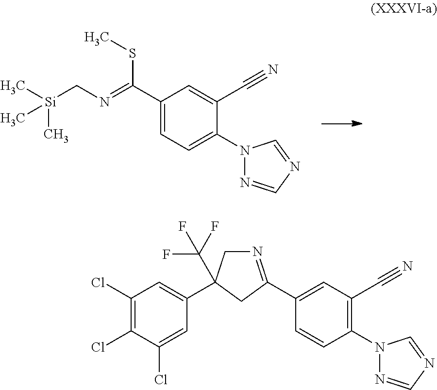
[Si](CN=C(C1=CC=C(N2N=CN=C2)C(C#N)=C1)SC)(C)(C)C.C1(C2=NCC(C3=CC(Cl)=C(Cl)C(Cl)=C3)(C(F)(F)F)C2)=CC(C#N)=C(N2N=CN=C2)C=C1
